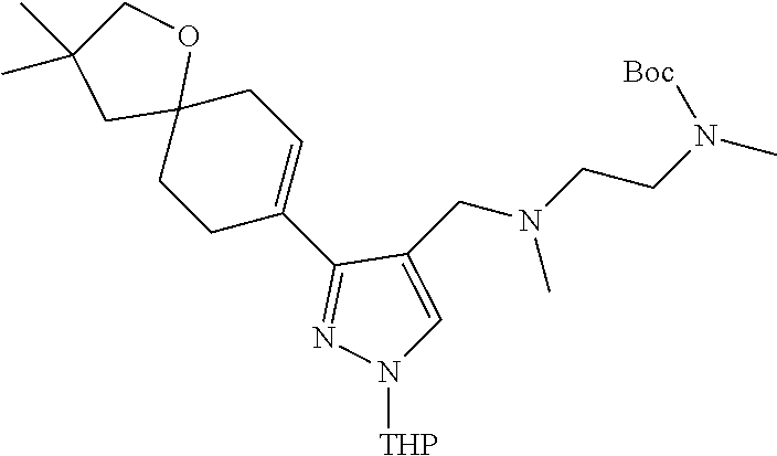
C1C(C2=NN([THP])C=C2CN(CCN(C)[Boc])C)=CCC2(C1)OCC(C)(C)C2
